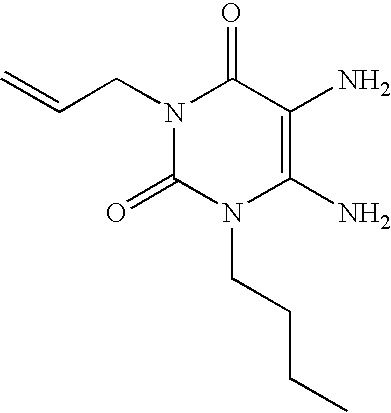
N1(CC=C)C(=O)N(CCCC)C(N)=C(N)C1=O
